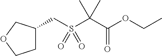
C1C(CS(C(C(OCC)=O)(C)C)(=O)=O)COC1
